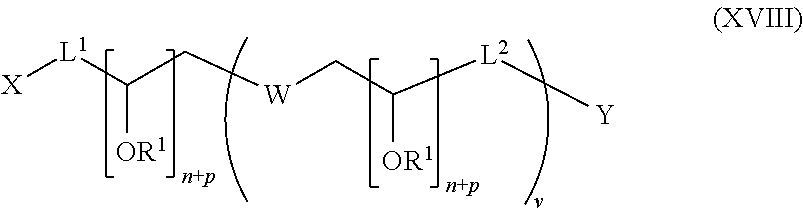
[X][L1]C(C[W]CC([L2][Y])[OR1])[OR1]
